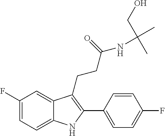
C1=C2C(CCC(NC(C)(C)CO)=O)=C(C3=CC=C(F)C=C3)NC2=CC=C1F
